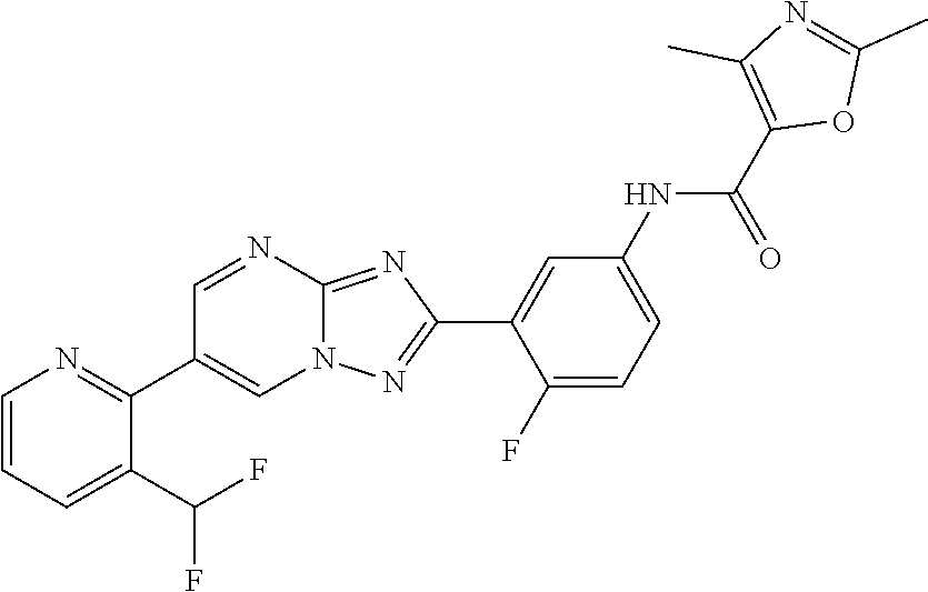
C1(F)=CC=C(NC(C2=C(C)N=C(C)O2)=O)C=C1C1=NN2C(=N1)N=CC(C1=NC=CC=C1C(F)F)=C2
